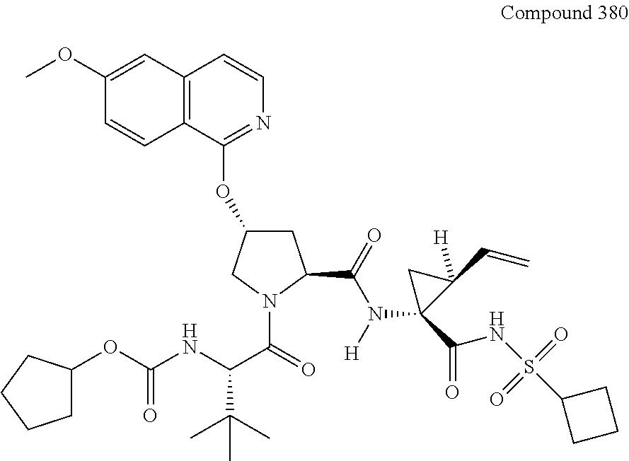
C12=C(C(OC3CC(C(=O)N([H])C4(C(=O)NS(=O)(=O)C5CCC5)C(C=C)([H])C4)N(C(=O)C(NC(=O)OC4CCCC4)C(C)(C)C)C3)=NC=C1)C=CC(OC)=C2
